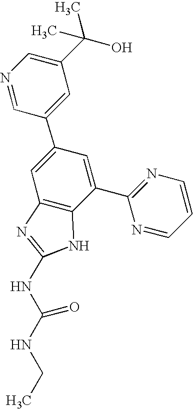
N1=CC(C2=CC3=C(C(C4=NC=CC=N4)=C2)NC(NC(NCC)=O)=N3)=CC(C(C)(O)C)=C1
